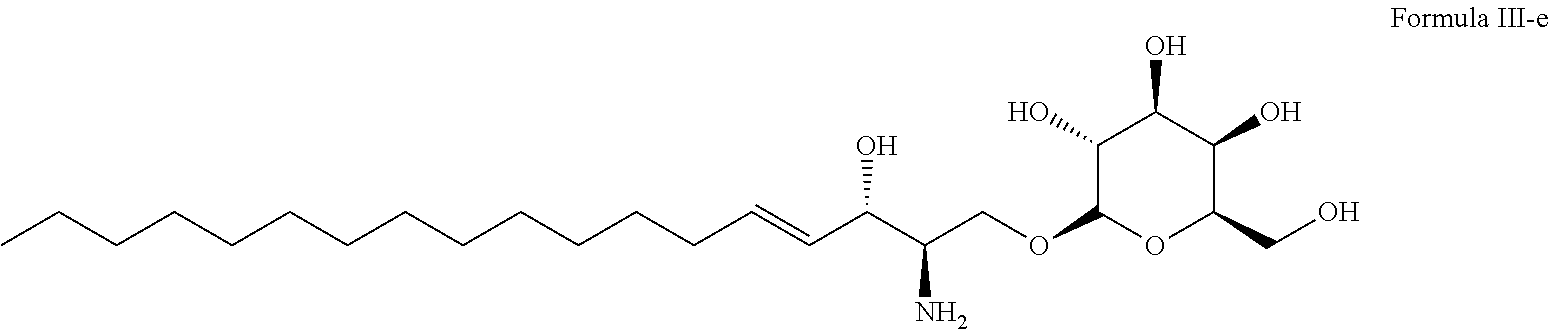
CCCCCCCCCCCCCC=CC(C(COC1OC(CO)C(O)C(O)C1O)N)O
